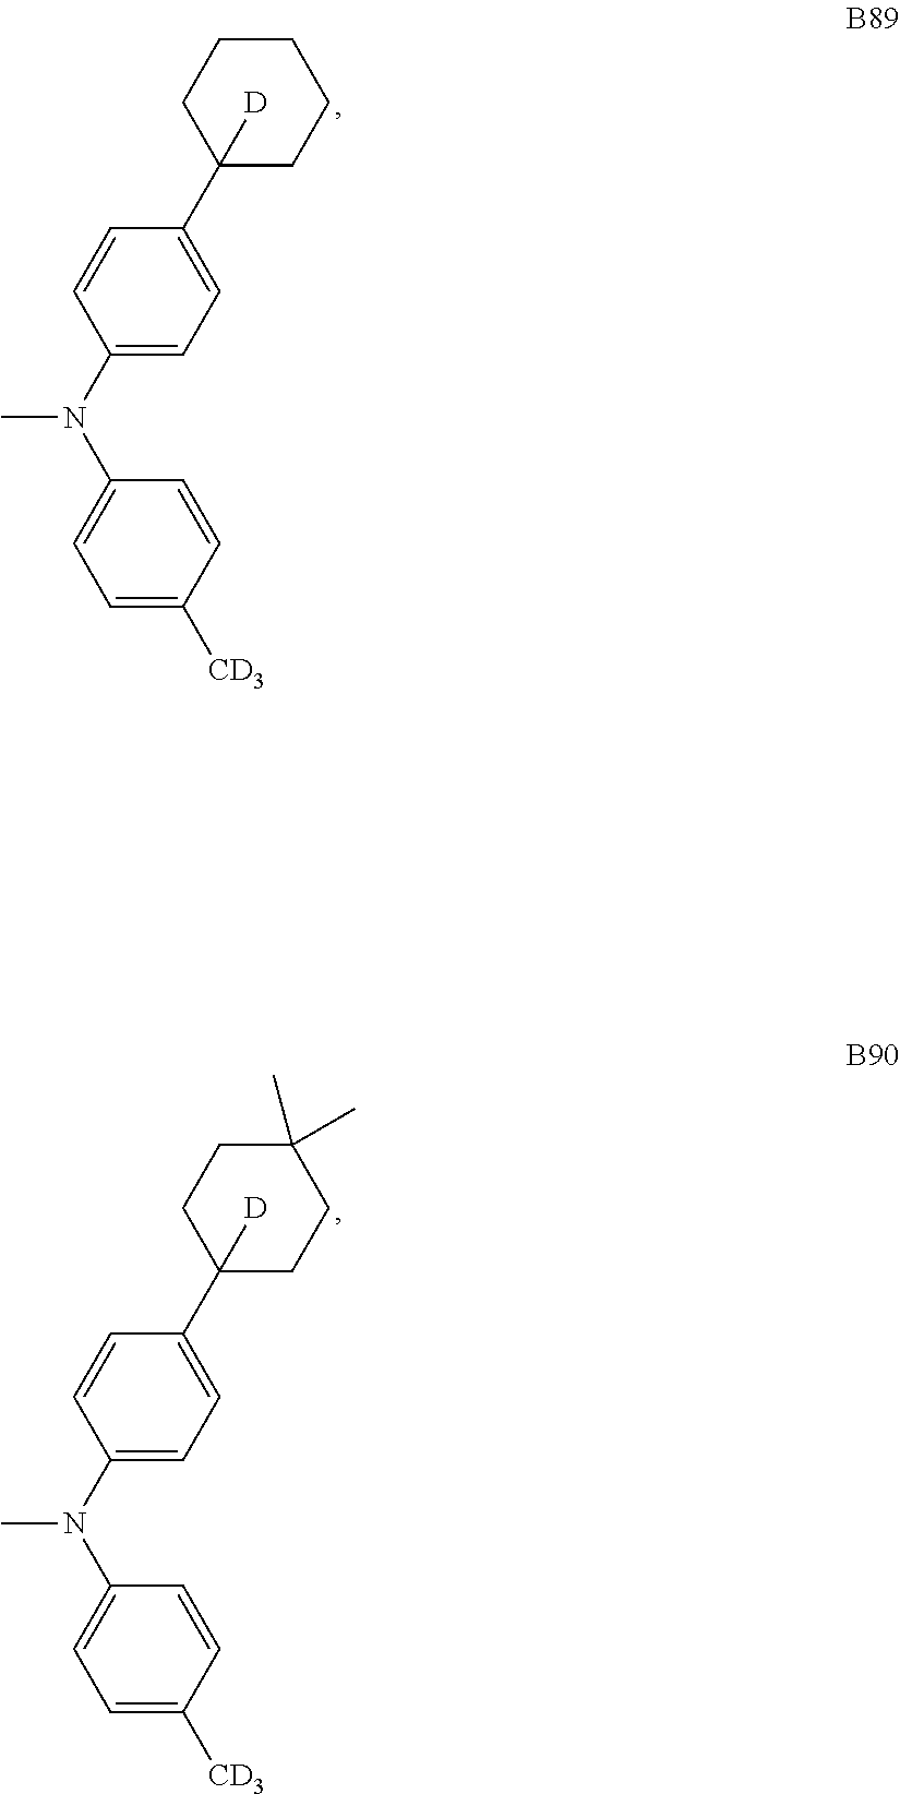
C1=C([CD3])C=CC(N(C2=CC=C(C3([D])CCCCC3)C=C2)C)=C1.C1=C([CD3])C=CC(N(C2=CC=C(C3([D])CCC(C)(C)CC3)C=C2)C)=C1
